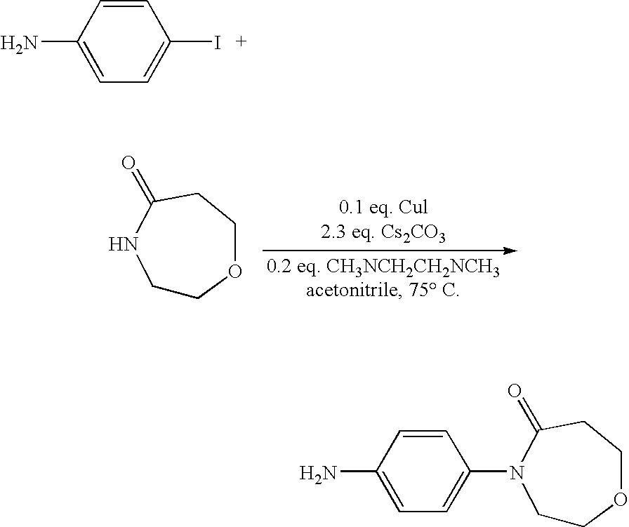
C1=C(N)C=CC(I)=C1.C1COCCC(=O)N1.C1=C(N)C=CC(N2CCOCCC2=O)=C1
